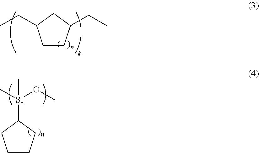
C1CC(CC)CC1CC.C1CCC([Si](C)(OC)C)C1
